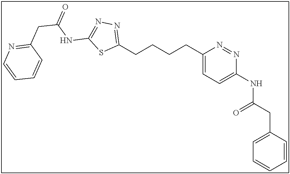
C1(CCCCC2=NN=C(NC(CC3=NC=CC=C3)=O)S2)=CC=C(NC(CC2=CC=CC=C2)=O)N=N1
